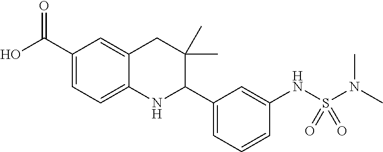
C1(C(O)=O)=CC=C2C(=C1)CC(C)(C)C(C1=CC=CC(NS(N(C)C)(=O)=O)=C1)N2
